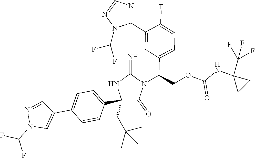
C1(C2=CC=C(C3=CN(C(F)F)N=C3)C=C2)(CC(C)(C)C)C(=O)N(C(COC(NC2(C(F)(F)F)CC2)=O)C2=CC=C(F)C(C3=NC=NN3C(F)F)=C2)C(=N)N1
